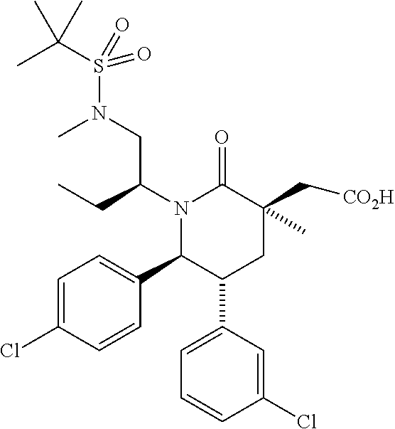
C1=C(Cl)C=CC(C2C(C3=CC=CC(Cl)=C3)CC(C[CO2H])(C)C(=O)N2C(CC)CN(S(=O)(C(C)(C)C)=O)C)=C1
